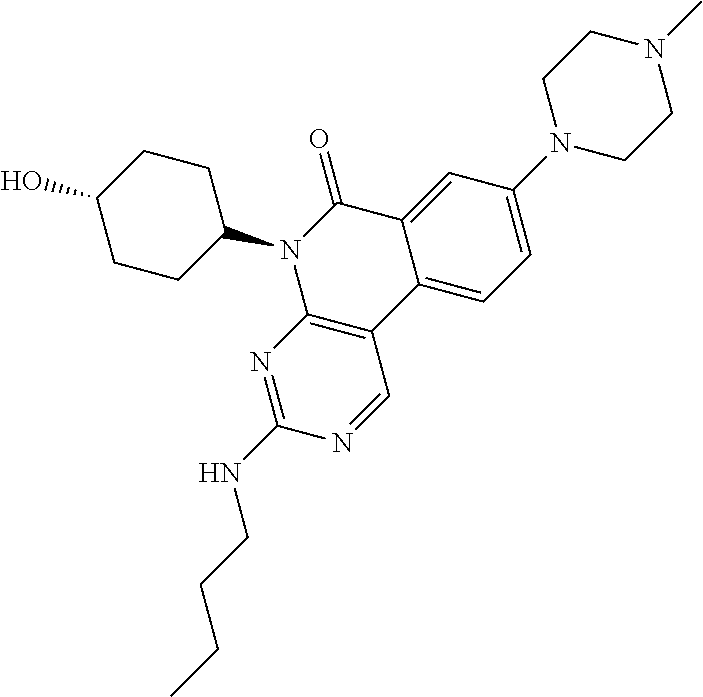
N1(C2CCC(O)CC2)C2=C(C3=CC=C(N4CCN(C)CC4)C=C3C1=O)C=NC(NCCCC)=N2
